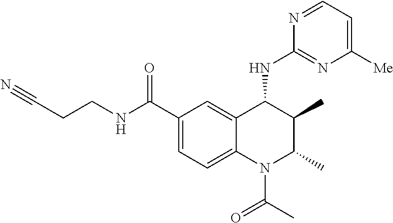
C1(C(NCCC#N)=O)=CC=C2C(=C1)C(NC1=NC([Me])=CC=N1)C(C)C(C)N2C(C)=O
